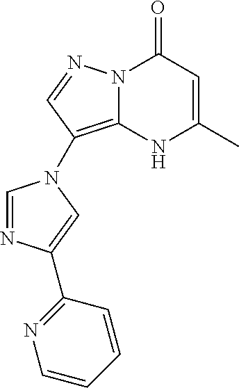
N12C(=C(N3C=NC(C4=NC=CC=C4)=C3)C=N1)NC(C)=CC2=O
